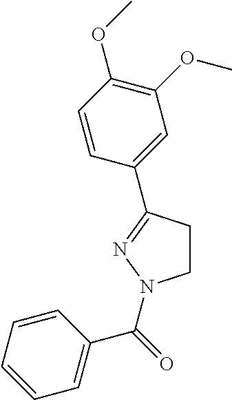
C1CC(C2=CC(OC)=C(OC)C=C2)=NN1C(C1=CC=CC=C1)=O
